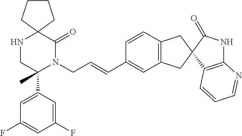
C12(NCC(C3=CC(F)=CC(F)=C3)(C)N(CC=CC3=CC4=C(C=C3)CC3(C4)C4=C(NC3=O)N=CC=C4)C1=O)CCCC2
